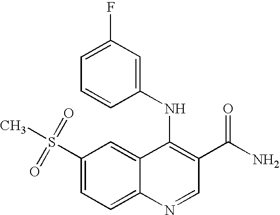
C1(S(C)(=O)=O)=CC=C2C(=C1)C(NC1=CC(F)=CC=C1)=C(C(N)=O)C=N2
